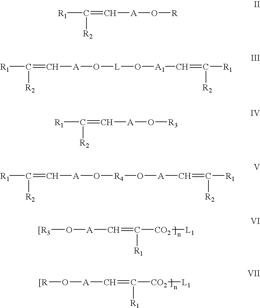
[[R3]O[A]C=C([CO2][L1])[R1].[[R]O[A]C=C([CO2][L1])[R1].[R1]C(=C[A]O[R])[R2].[R1]C(=C[A]O[L]O[A1]C=C([R1])[R2])[R2].[R1]C(=C[A]O[R3])[R2].[R1]C(=C[A]O[R4]O[A]C=C([R1])[R2])[R2]
